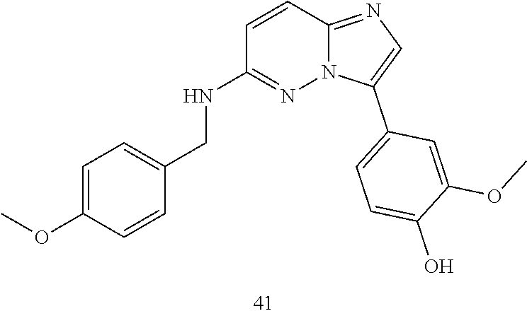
O(C)C1=CC=C(CNC2=NN3C(=NC=C3C3=CC=C(O)C(OC)=C3)C=C2)C=C1
